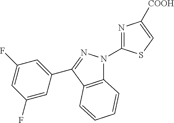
C12=C(C(C3=CC(F)=CC(F)=C3)=NN1C1=NC([COOH])=CS1)C=CC=C2
